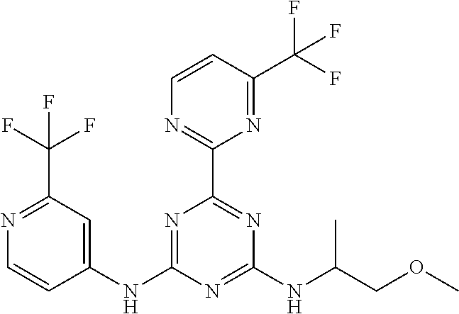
C1(NC2=NC(C3=NC=CC(C(F)(F)F)=N3)=NC(NC(COC)C)=N2)=CC(C(F)(F)F)=NC=C1
